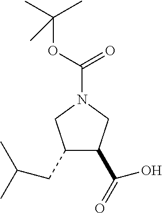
C1(CC(C)C)C(C(=O)O)CN(C(=O)OC(C)(C)C)C1
